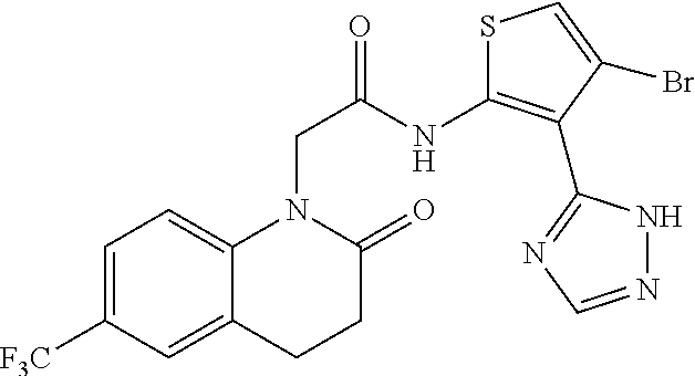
C12=CC=C([F3C])C=C1CCC(=O)N2CC(NC1=C(C2=NC=NN2)C(Br)=CS1)=O
